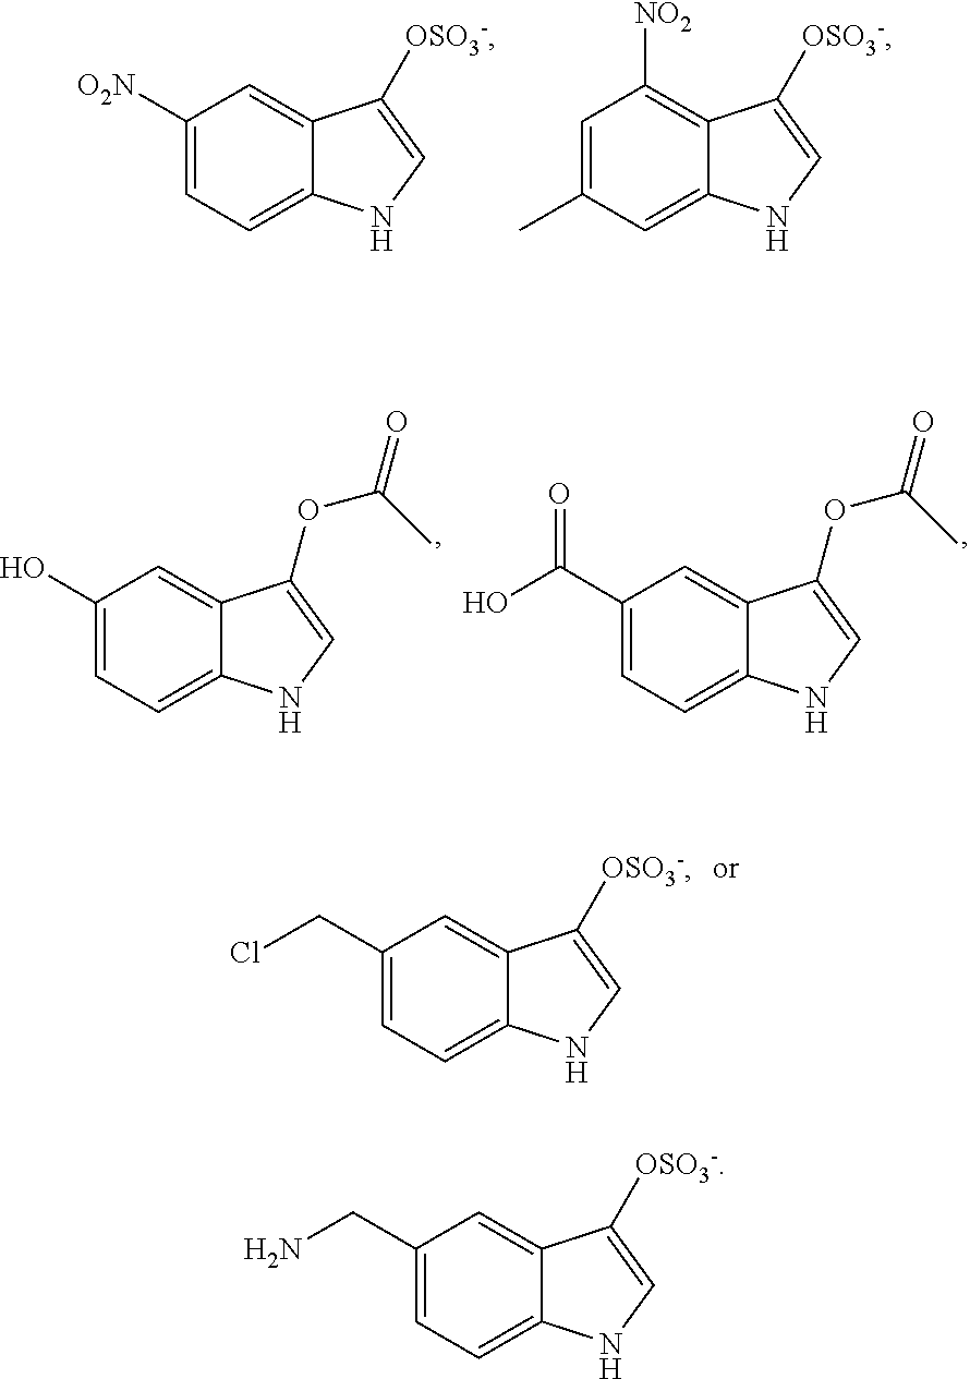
C1([O2N])=CC=C2C(=C1)C([OSO3-])=CN2.C1=C(C)C=C2C(=C1[NO2])C([OSO3-])=CN2.C1(O)=CC=C2C(=C1)C(OC(=O)C)=CN2.C1(C(O)=O)=CC=C2C(=C1)C(OC(=O)C)=CN2.C1(CCl)=CC=C2C(=C1)C([OSO3-])=CN2.C1(CN)=CC=C2C(=C1)C([OSO3-])=CN2
